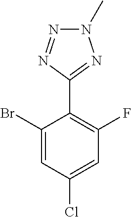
C1(Br)=CC(Cl)=CC(F)=C1C1=NN(C)N=N1
